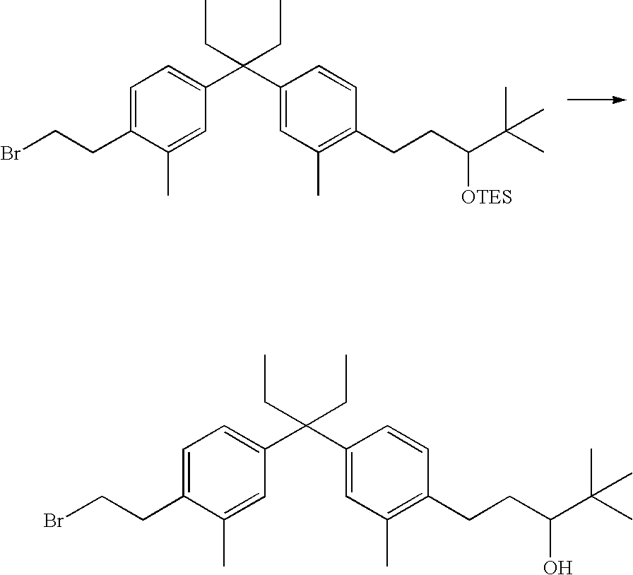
C1=C(CCBr)C(C)=CC(C(C2=CC(C)=C(CCC([OTES])C(C)(C)C)C=C2)(CC)CC)=C1.C1=C(CCBr)C(C)=CC(C(C2=CC(C)=C(CCC(O)C(C)(C)C)C=C2)(CC)CC)=C1
